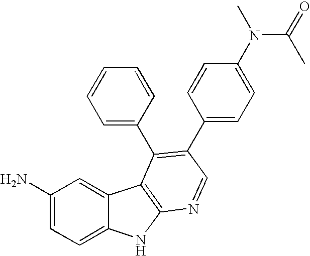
C1(N)=CC=C2C(=C1)C1=C(N2)N=CC(C2=CC=C(N(C)C(=O)C)C=C2)=C1C1=CC=CC=C1
